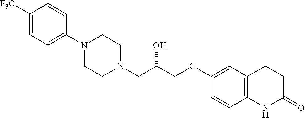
C1([F3C])=CC=C(N2CCN(CC(COC3=CC4=C(C=C3)NC(=O)CC4)O)CC2)C=C1
